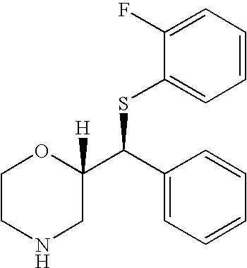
C1CNCC(C(SC2=CC=CC=C2F)C2=CC=CC=C2)([H])O1
